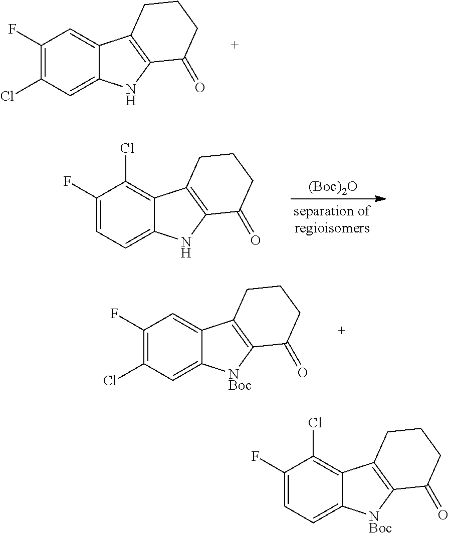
C1(F)=C(Cl)C=C2C(=C1)C1=C(N2)C(=O)CCC1.C1(F)=CC=C2C(=C1Cl)C1=C(N2)C(=O)CCC1.[(Boc)2O].C1(F)=C(Cl)C=C2C(=C1)C1=C([NBoc]2)C(=O)CCC1.C1(F)=CC=C2C(=C1Cl)C1=C([NBoc]2)C(=O)CCC1
